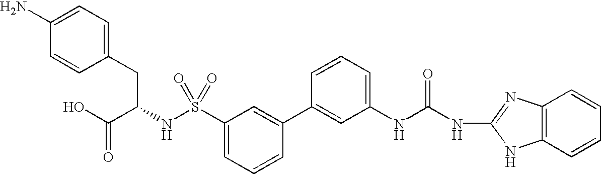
C1(N)=CC=C(CC(NS(C2=CC=CC(C3=CC(NC(NC4=NC5=C(N4)C=CC=C5)=O)=CC=C3)=C2)(=O)=O)C(O)=O)C=C1
